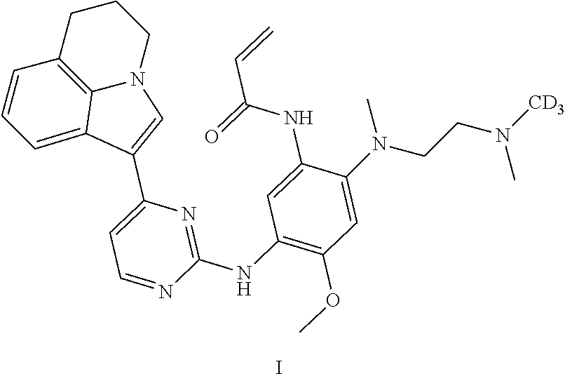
C1=CC=C2C3=C1CCCN3C=C2C1=CC=NC(NC2=C(OC)C=C(N(CCN([CD3])C)C)C(NC(=O)C=C)=C2)=N1.I
